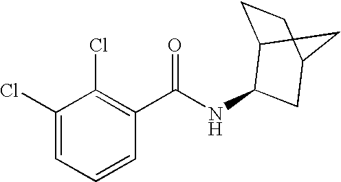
C1(Cl)=CC=CC(C(NC2C3CCC(C2)C3)=O)=C1Cl
